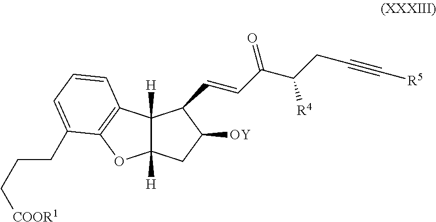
C12([H])C([H])(CC([OY])C1C=CC(C(CC#C[R5])[R4])=O)OC1=C2C=CC=C1CCC[COOR1]
